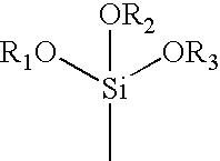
[R1O][Si]([OR2])(C)[OR3]
